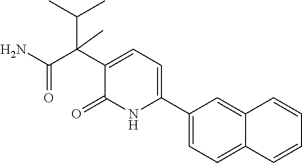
C1(C2=CC=C(C(C(=O)N)(C)C(C)C)C(=O)N2)=CC=C2C(=C1)C=CC=C2
